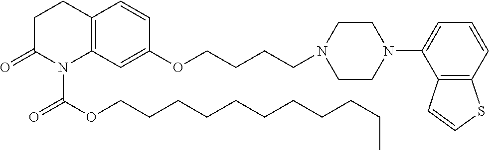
C1C(=O)N(C(OCCCCCCCCCCC)=O)C2=C(C1)C=CC(OCCCCN1CCN(C3=CC=CC4=C3C=CS4)CC1)=C2
